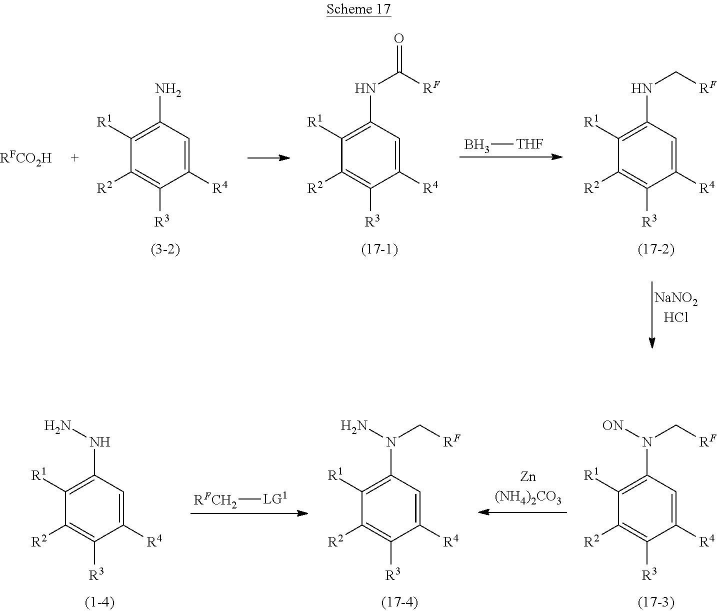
C1([R1])=C(N)C=C([R4])C([R3])=C1[R2].C1([R1])=C(NC(=O)[RF])C=C([R4])C([R3])=C1[R2].B[THF].C1([R1])=C(NC[RF])C=C([R4])C([R3])=C1[R2].[RFCO2H].C1([R1])=C(N(C[RF])[ON])C=C([R4])C([R3])=C1[R2].C1([R1])=C(N(C[RF])N)C=C([R4])C([R3])=C1[R2].C1([R1])=C(NN)C=C([R4])C([R3])=C1[R2].[RFCH2][LG1]
